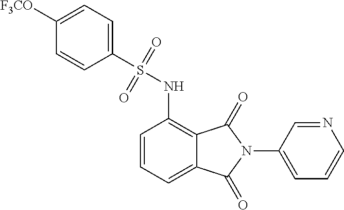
C1(N2C(=O)C3=C(NS(C4=CC=C([F3CO])C=C4)(=O)=O)C=CC=C3C2=O)=CC=CN=C1
